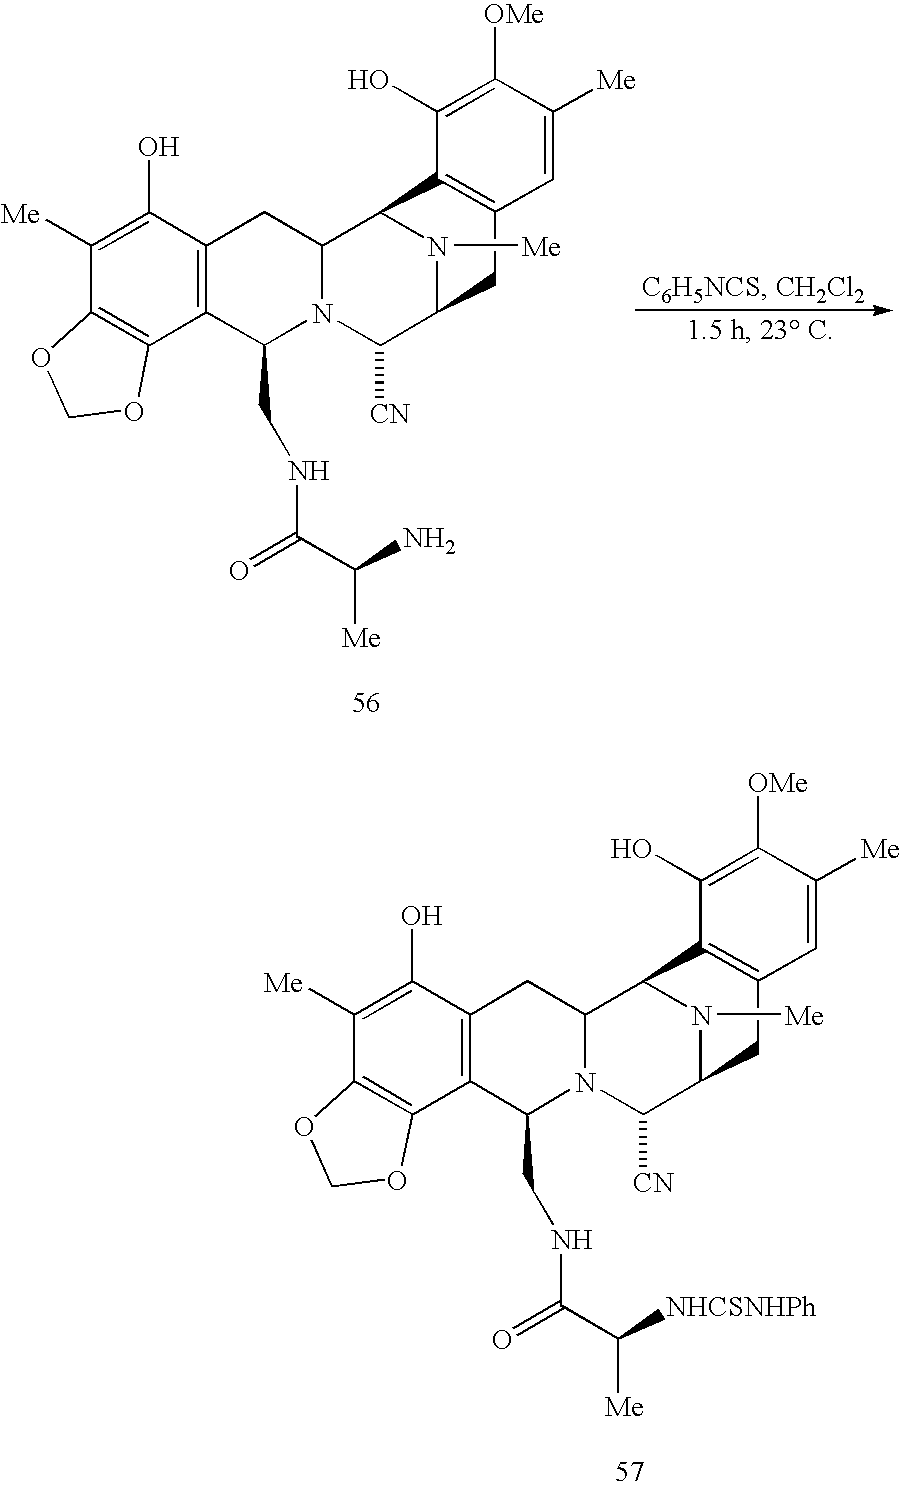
C12=C(C(O)=C([Me])C3=C1OCO3)CC1N(C2CNC(C([NHCSNHPh])[Me])=O)C([CN])C2N([Me])C1C1=C(C2)C=C([Me])C([OMe])=C1O.C12=C(C(O)=C([Me])C3=C1OCO3)CC1N(C2CNC(C(N)[Me])=O)C([CN])C2N([Me])C1C1=C(C2)C=C([Me])C([OMe])=C1O
